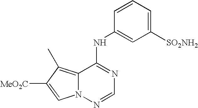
C12=C(C)C([MeO2C])=CN1N=CN=C2NC1=CC([SO2NH2])=CC=C1
